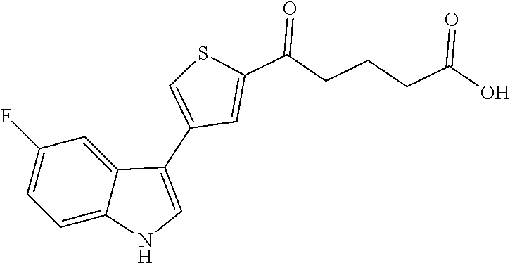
C1=C2C(=CC(F)=C1)C(C1=CSC(C(CCCC(O)=O)=O)=C1)=CN2
